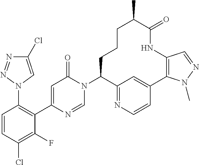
C1(N2C=NC(C3=C(N4C=C(Cl)N=N4)C=CC(Cl)=C3F)=CC2=O)C2=NC=CC(=C2)C2=C(NC(=O)C(C)CCC1)C=NN2C
